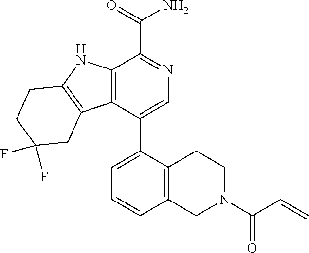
C12=C(C(C3=CC=CC4=C3CCN(C(C=C)=O)C4)=CN=C1C(N)=O)C1=C(N2)CCC(F)(F)C1
